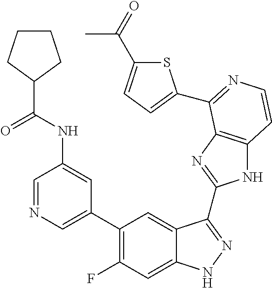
C1=C(C2=C(F)C=C3C(=C2)C(C2=NC4=C(N2)C=CN=C4C2=CC=C(C(=O)C)S2)=NN3)C=C(NC(=O)C2CCCC2)C=N1
